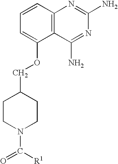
C1=CC2=C(C(OCC3CCN(C([R1])=O)CC3)=C1)C(N)=NC(N)=N2
